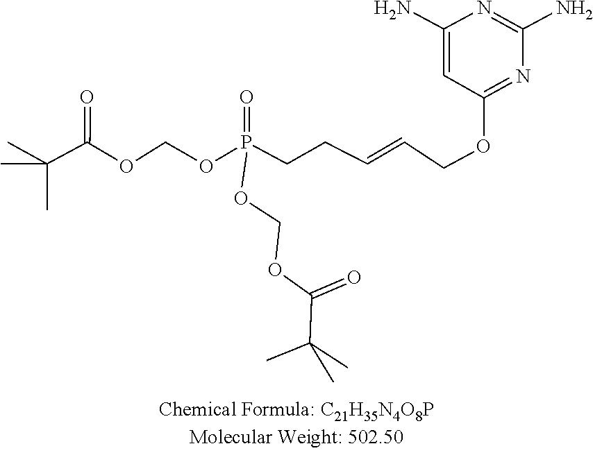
C1(N)=NC(N)=CC(OCC=CCCP(OCOC(C(C)(C)C)=O)(=O)OCOC(C(C)(C)C)=O)=N1
